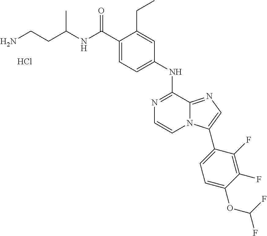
C1=C(C(NC(CCN)C)=O)C(CC)=CC(NC2=NC=CN3C2=NC=C3C2=CC=C(OC(F)F)C(F)=C2F)=C1.Cl
